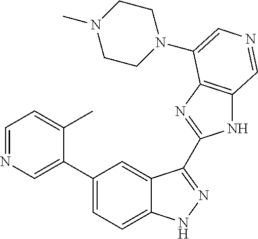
C1(C2=CN=CC=C2C)=CC=C2C(=C1)C(C1=NC3=C(N1)C=NC=C3N1CCN(C)CC1)=NN2
